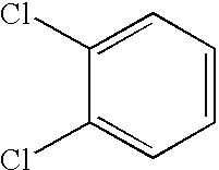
C1=C(Cl)C(Cl)=CC=C1
